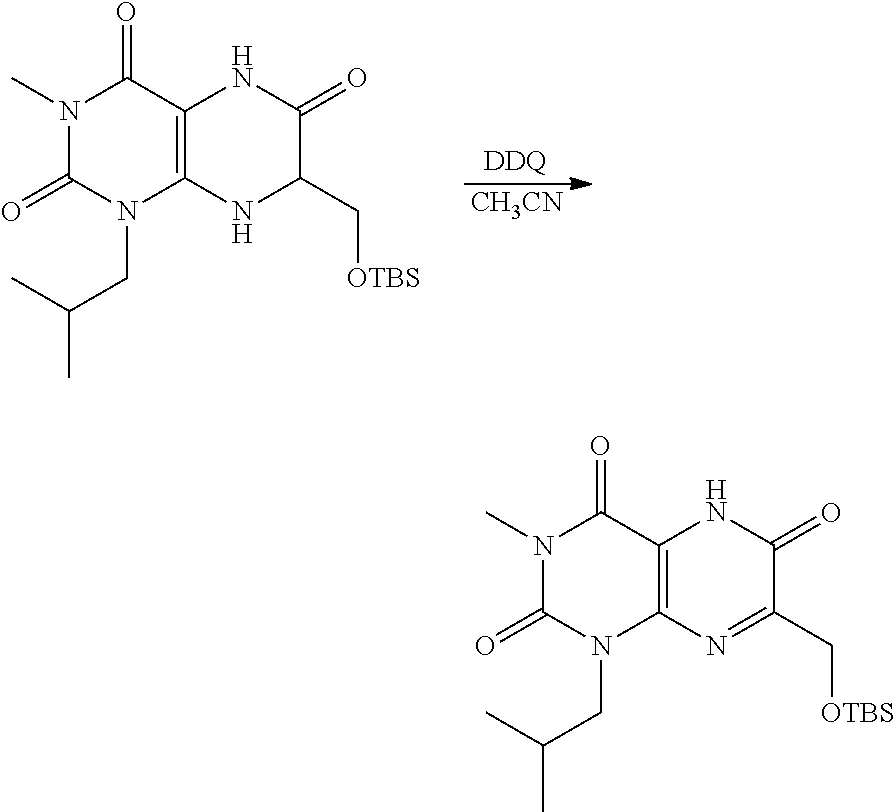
N1(C)C(=O)N(CC(C)C)C2=C(C1=O)NC(=O)C(C[OTBS])N2.[DDQ].[CH3CN].N1(C)C(=O)N(CC(C)C)C2=C(C1=O)NC(=O)C(C[OTBS])=N2
